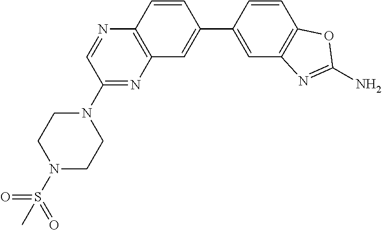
N1(C2=NC3=C(N=C2)C=CC(C2=CC4=C(C=C2)OC(N)=N4)=C3)CCN(S(=O)(=O)C)CC1
